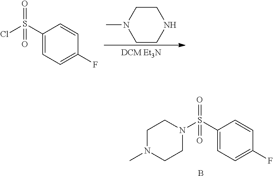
C1(S(Cl)(=O)=O)=CC=C(F)C=C1.C1CN(C)CCN1.C1(S(N2CCN(C)CC2)(=O)=O)=CC=C(F)C=C1.B
